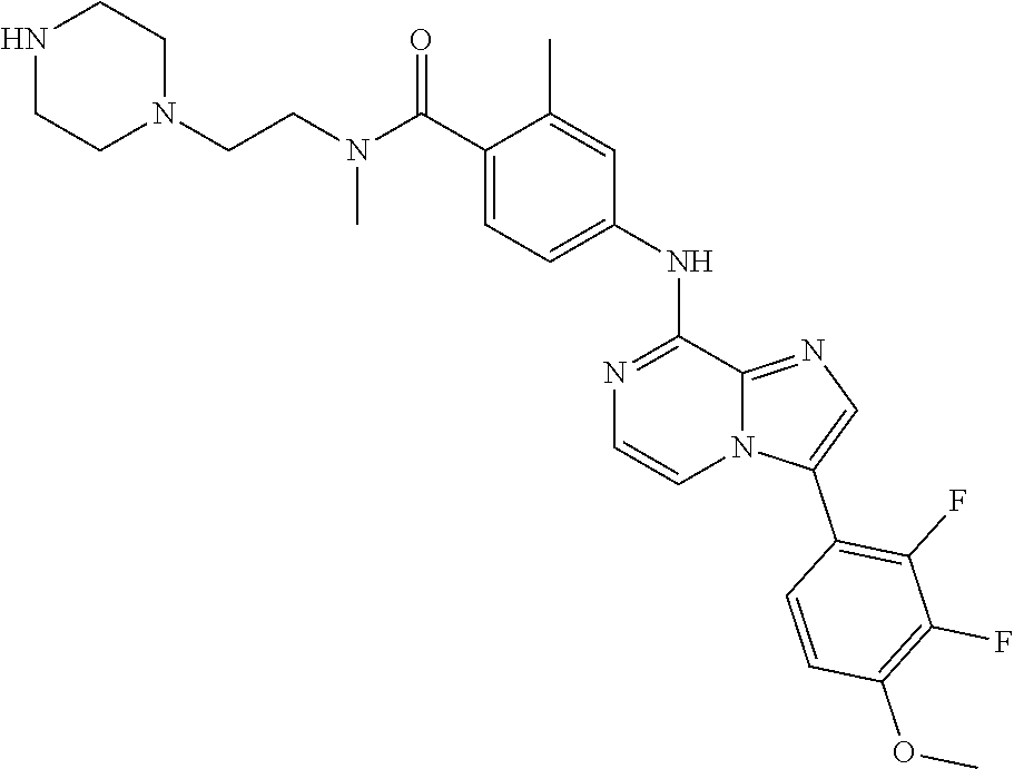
N1=C2C(NC3=CC=C(C(N(CCN4CCNCC4)C)=O)C(C)=C3)=NC=CN2C(C2=C(F)C(F)=C(OC)C=C2)=C1
